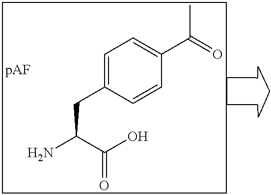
C1=C(CC(C(O)=O)N)C=CC(C(=O)C)=C1
